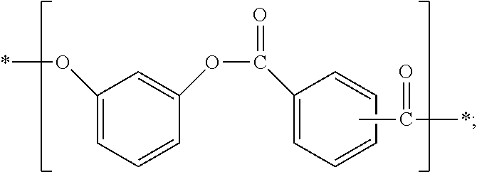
*OC1=CC=CC(OC(=O)C2=CC=CC=C2)=C1.CC(*)=O
